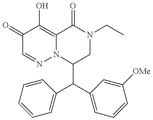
C1(C(C2=CC=CC=C2)C2=CC=CC([OMe])=C2)CN(CC)C(=O)C2=C(O)C(=O)C=NN12
